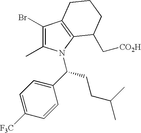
C1(Br)=C(C)N(C(C2=CC=C([F3C])C=C2)CCC(C)C)C2=C1CCCC2C[CO2H]
